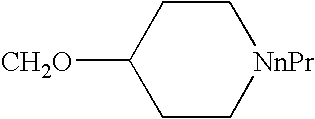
C1CC([CH2O])CC[NnPr]1
